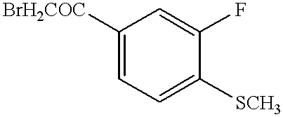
C1([BrH2COC])=CC=C([SCH3])C(F)=C1
